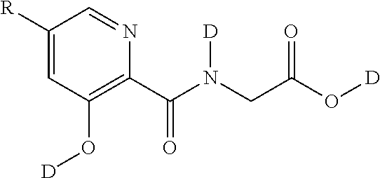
C1([R])=CC(O[D])=C(C(N(CC(O[D])=O)[D])=O)N=C1
